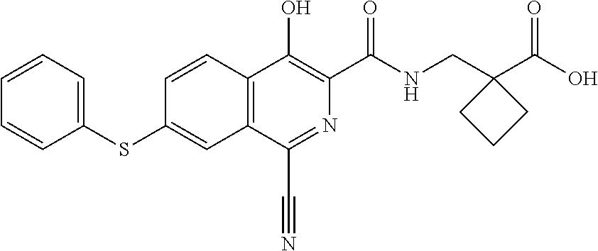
C1=CC=C(SC2=CC3=C(C=C2)C(O)=C(C(NCC2(C(O)=O)CCC2)=O)N=C3C#N)C=C1
